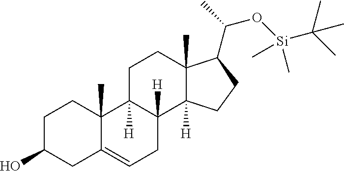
C1C(O)CC2=CCC3([H])C([H])(C2(C)C1)CCC1(C)C3([H])CCC1C(O[Si](C)(C)C(C)(C)C)C
